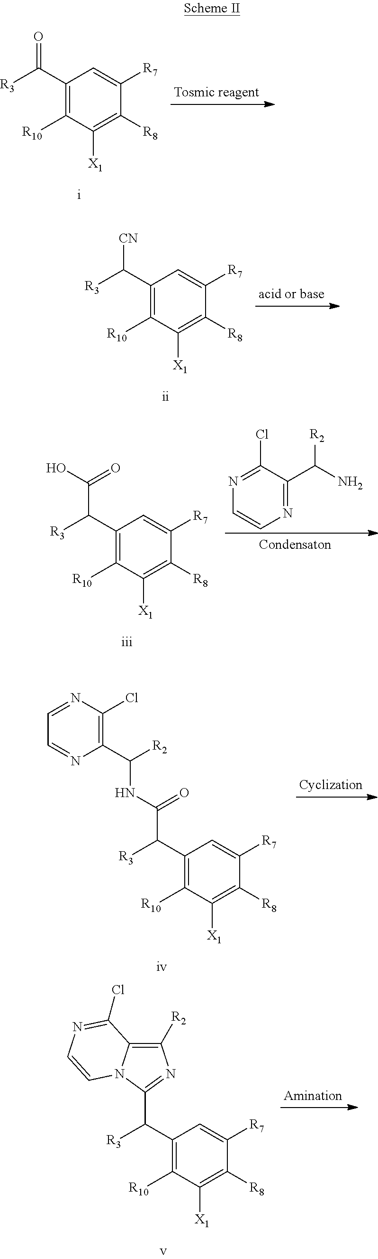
C1(C([R3])=O)=C([R10])C([X1])=C([R8])C([R7])=C1.C1(C([R3])[CN])=C([R10])C([X1])=C([R8])C([R7])=C1.C1(C([R3])C(O)=O)=C([R10])C([X1])=C([R8])C([R7])=C1.N1=C(Cl)C(C(N)[R2])=NC=C1.C1(C([R3])C(NC(C2=C(Cl)N=CC=N2)[R2])=O)=C([R10])C([X1])=C([R8])C([R7])=C1.C1(C([R3])C2=NC([R2])=C3N2C=CN=C3Cl)=C([R10])C([X1])=C([R8])C([R7])=C1
